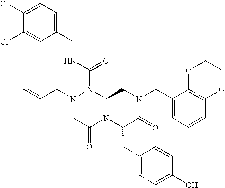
N(C(=O)N1N(CC=C)CC(=O)N2C1CN(CC1=CC=CC3=C1OCCO3)C(=O)C2CC1=CC=C(O)C=C1)CC1=CC=C(Cl)C(Cl)=C1
